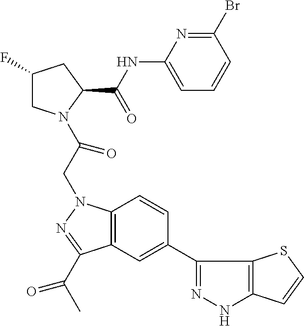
C1(F)CN(C(CN2C3=C(C(C(C)=O)=N2)C=C(C2=NNC4=C2SC=C4)C=C3)=O)C(C(NC2=CC=CC(Br)=N2)=O)C1
